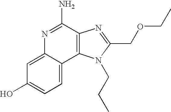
C1=C2C(=CC=C1O)C1=C(C(N)=N2)N=C(COCC)N1CCC
